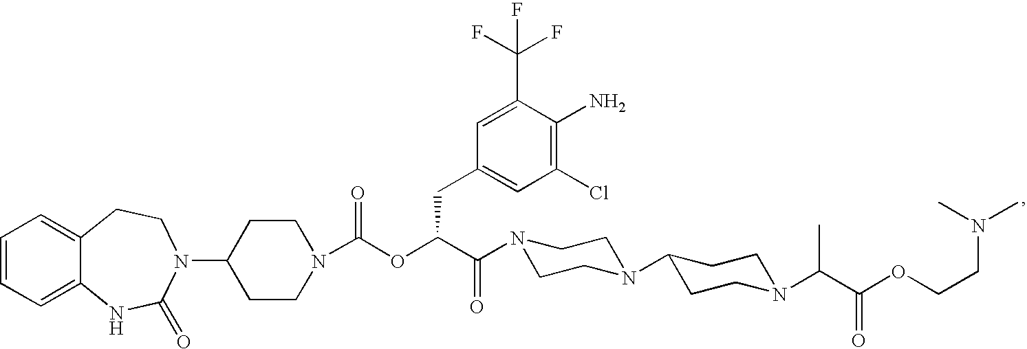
C1=CC=C2C(=C1)CCN(C1CCN(C(OC(C(=O)N3CCN(C4CCN(C(C(OCCN(C)C)=O)C)CC4)CC3)CC3=CC(Cl)=C(N)C(C(F)(F)F)=C3)=O)CC1)C(=O)N2
